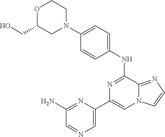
N1=C(NC2=CC=C(N3CCOC(CO)C3)C=C2)C2=NC=CN2C=C1C1=CN=CC(N)=N1
